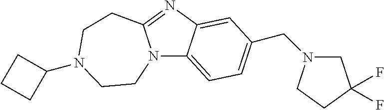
N12C3=CC=C(CN4CC(F)(F)CC4)C=C3N=C1CCN(C1CCC1)CC2
